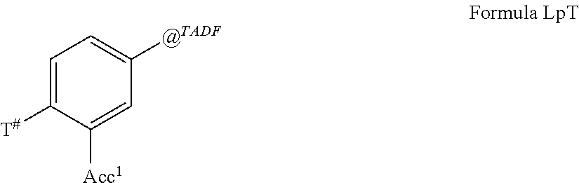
C1=C([T#])C([Acc1])=CC([@TADF])=C1
